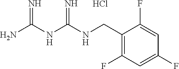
C(C1=C(F)C=C(F)C=C1F)NC(NC(N)=N)=N.Cl
